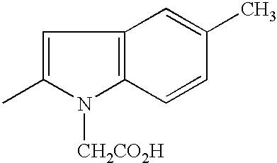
C1=C(C)N([CH2CO2H])C2=C1C=C(C)C=C2
